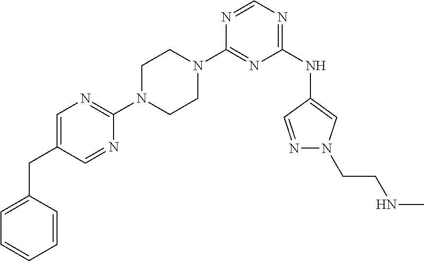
C1(N2CCN(C3=NC=C(CC4=CC=CC=C4)C=N3)CC2)=NC(NC2=CN(CCNC)N=C2)=NC=N1
